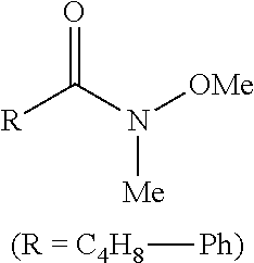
[R]C(N([OMe])[Me])=O.[(R = C4H8][Ph)]
